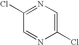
C1=NC(Cl)=CN=C1Cl
